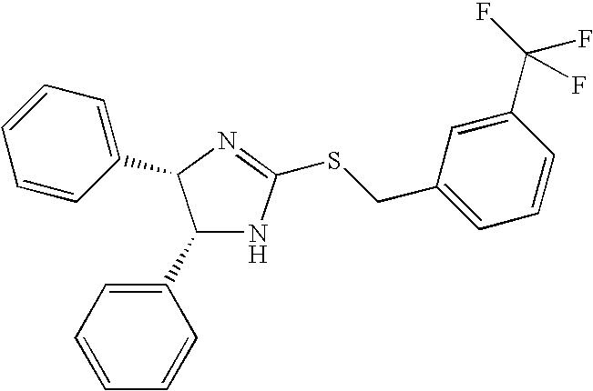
C1(C2=CC=CC=C2)NC(SCC2=CC=CC(C(F)(F)F)=C2)=NC1C1=CC=CC=C1
